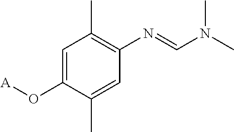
C1=C(O[A])C(C)=CC(N=CN(C)C)=C1C
